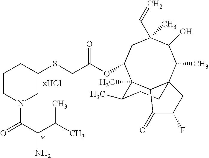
C1CN(C(C(N)C(C)C)=O)CC(SCC(OC2C3(C)C4C(C(C)C(O)C(C)(C=C)C2)(CCC3C)CC(F)C4=O)=O)C1.[xHCl].*
